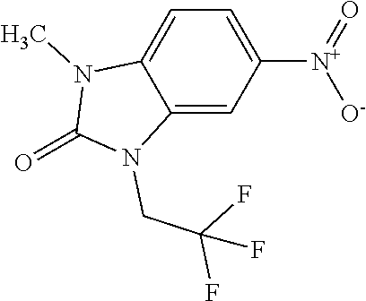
C1([N+]([O-])=O)=CC=C2C(=C1)N(CC(F)(F)F)C(=O)N2C
